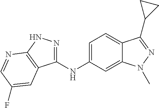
C1(NC2=CC=C3C(=C2)N(C)N=C3C2CC2)=NNC2=C1C=C(F)C=N2
